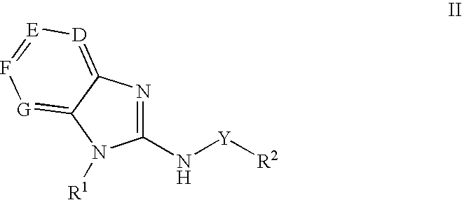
C1(N[Y][R2])=NC2=[D][E]=F[G]=C2N1[R1]
